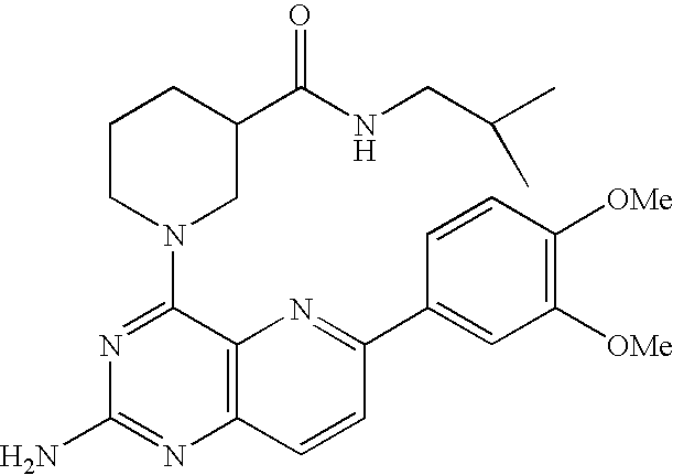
C1(N2CC(C(NCC(C)C)=O)CCC2)=NC(N)=NC2=C1N=C(C1=CC([OMe])=C([OMe])C=C1)C=C2
